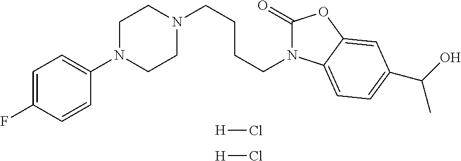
C1=C(F)C=CC(N2CCN(CCCCN3C(=O)OC4=CC(C(O)C)=CC=C34)CC2)=C1.[H]Cl.[H]Cl
